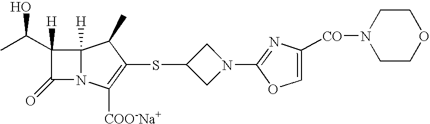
C1(=O)N2C([H])(C1(C(C)O)[H])C(C)C(SC1CN(C3=NC([CO]N4CCOCC4)=CO3)C1)=C2[COO-Na+]
